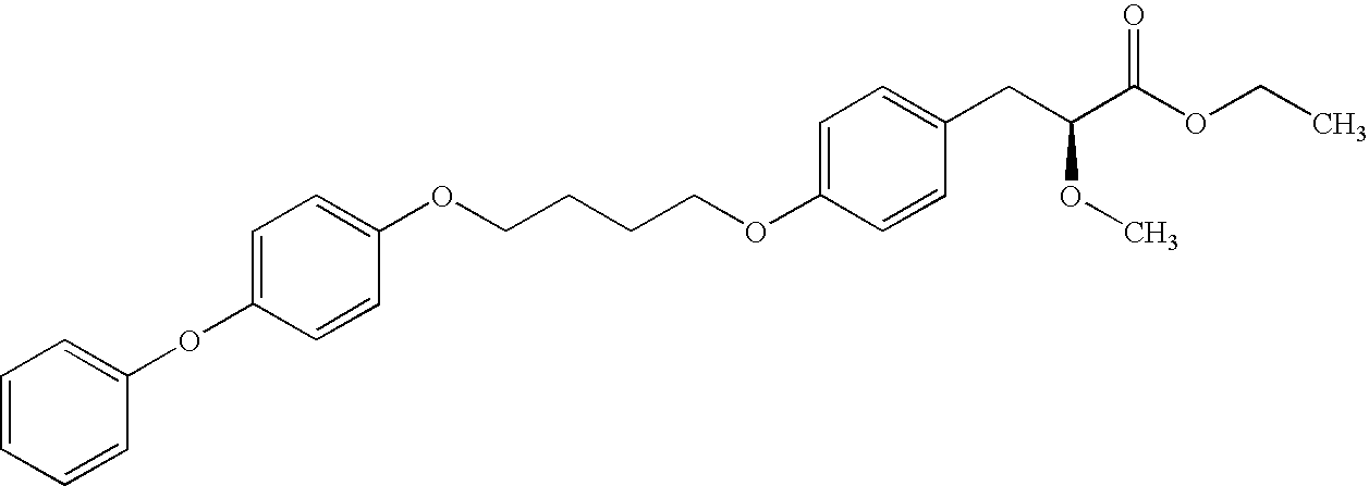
O(C1=CC=C(CC(C(OCC)=O)OC)C=C1)CCCCOC1=CC=C(OC2=CC=CC=C2)C=C1
